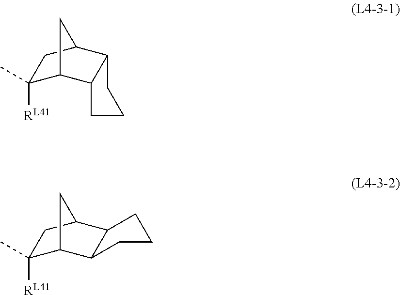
C1([RL41])(C)C2C3C(C(C1)C2)CCC3.C1([RL41])(C)C2C3C(C(C1)C2)CCC3
